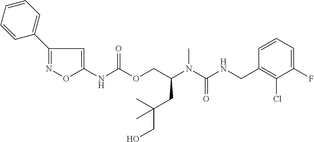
C1=CC(CNC(N(C(COC(NC2=CC(C3=CC=CC=C3)=NO2)=O)CC(CO)(C)C)C)=O)=C(Cl)C(F)=C1
